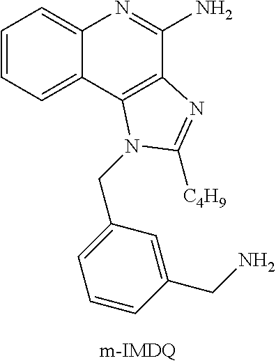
C1=CC=C2C(=C1)N=C(N)C1=C2N(CC2=CC=CC(CN)=C2)C([C4H9])=N1
